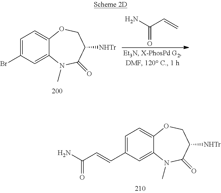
C1=C2C(=CC(C=CC(N)=O)=C1)N(C)C(=O)C([NHTr])CO2.C1=C2C(=CC(Br)=C1)N(C)C(=O)C([NHTr])CO2.NC(C=C)=O
